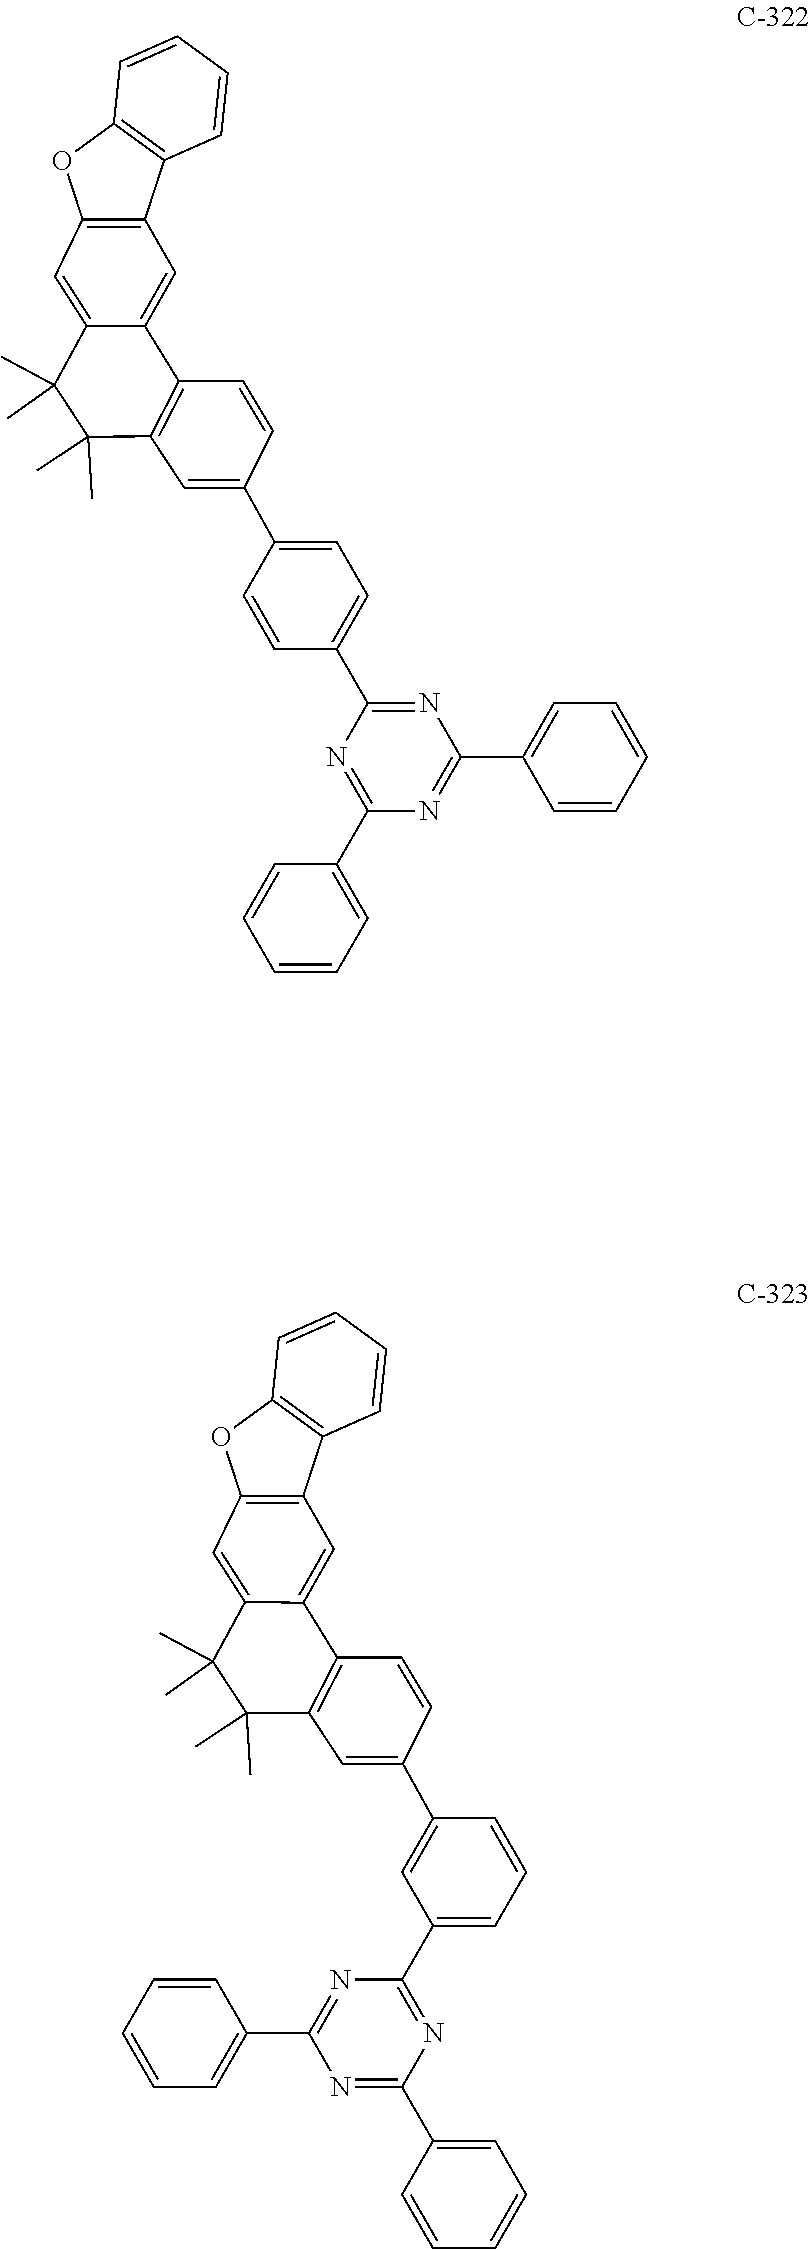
C12=C(C=C3C(=C1)C(C)(C)C(C)(C)C1=C3C=CC(C3=CC=C(C4=NC(C5=CC=CC=C5)=NC(C5=CC=CC=C5)=N4)C=C3)=C1)C1=C(O2)C=CC=C1.C12=C(C=C3C(=C1)C(C)(C)C(C)(C)C1=C3C=CC(C3=CC(C4=NC(C5=CC=CC=C5)=NC(C5=CC=CC=C5)=N4)=CC=C3)=C1)C1=C(O2)C=CC=C1
